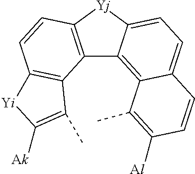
C12=C([Yj]C3=CC=C4C(=C13)C(C)=C([Al])C=C4)C=CC1=C2C(C)=C([Ak])[Yi]1
